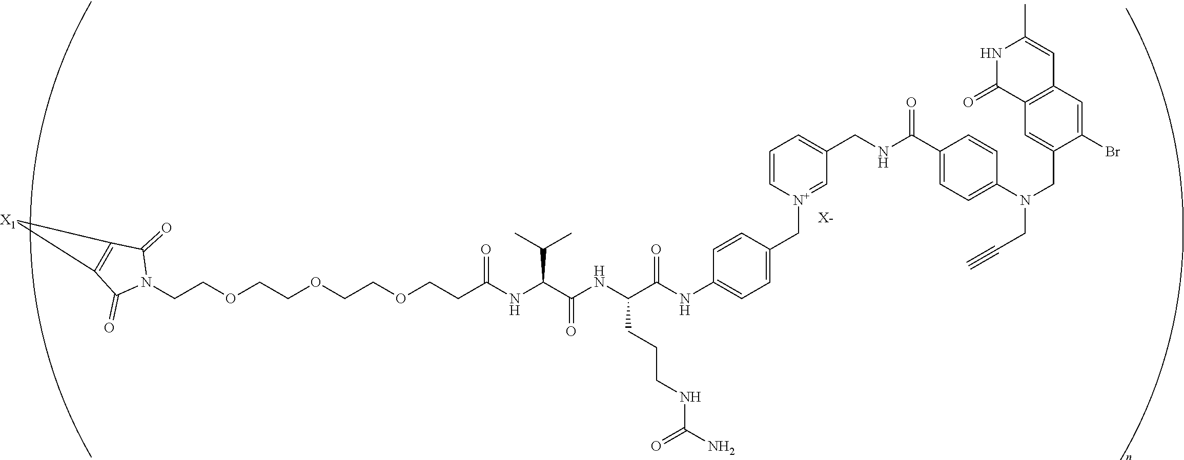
[X-].C(COCCOCCOCCC(NC(C(NC(C(NC1=CC=C(C[N+]2=CC(CNC(C3=CC=C(N(CC#C)CC4=CC5=C(C=C4Br)C=C(C)NC5=O)C=C3)=O)=CC=C2)C=C1)=O)CCCNC(=O)N)=O)C(C)C)=O)N1C(=O)C2=C(C1=O)[X1]2
